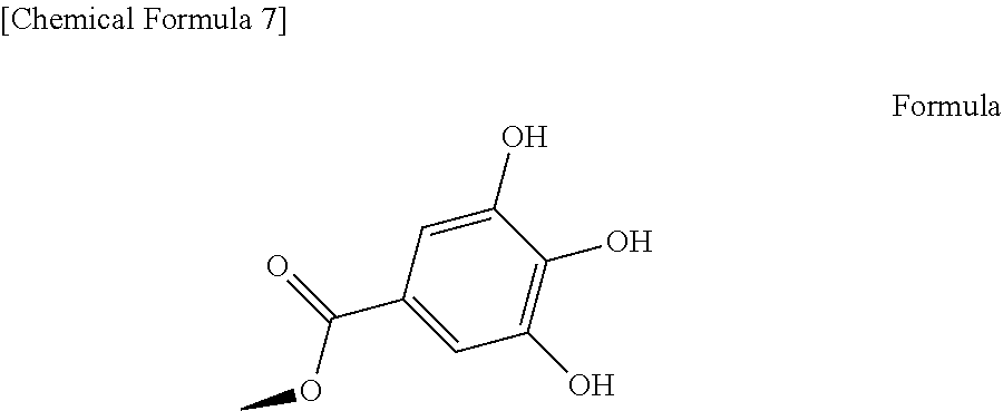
C1(O)=C(O)C(O)=CC(C(=O)OC)=C1
